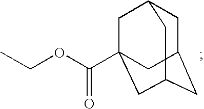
C1C2CC3CC(C(OCC)=O)(CC1C3)C2
